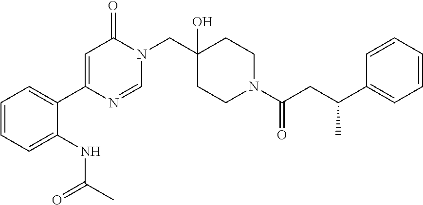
C1=NC(C2=CC=CC=C2NC(=O)C)=CC(=O)N1CC1(O)CCN(C(=O)CC(C2=CC=CC=C2)C)CC1
